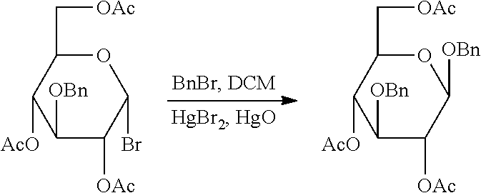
C1([OBn])C([OAc])C(Br)OC(C[OAc])C1[AcO].C1([OBn])C([OAc])C([OBn])OC(C[OAc])C1[AcO]
